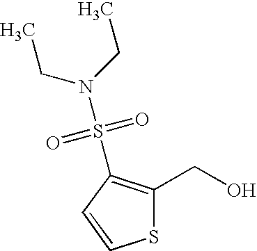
S1C(CO)=C(S(=O)(=O)N(CC)CC)C=C1
